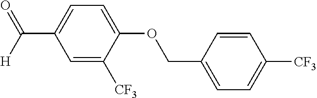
C1=C(OCC2=CC=C([CF3])C=C2)C([CF3])=CC(C(=O)[H])=C1
